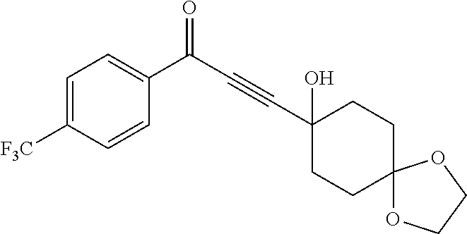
C1(O)(C#CC(=O)C2=CC=C([F3C])C=C2)CCC2(CC1)OCCO2
